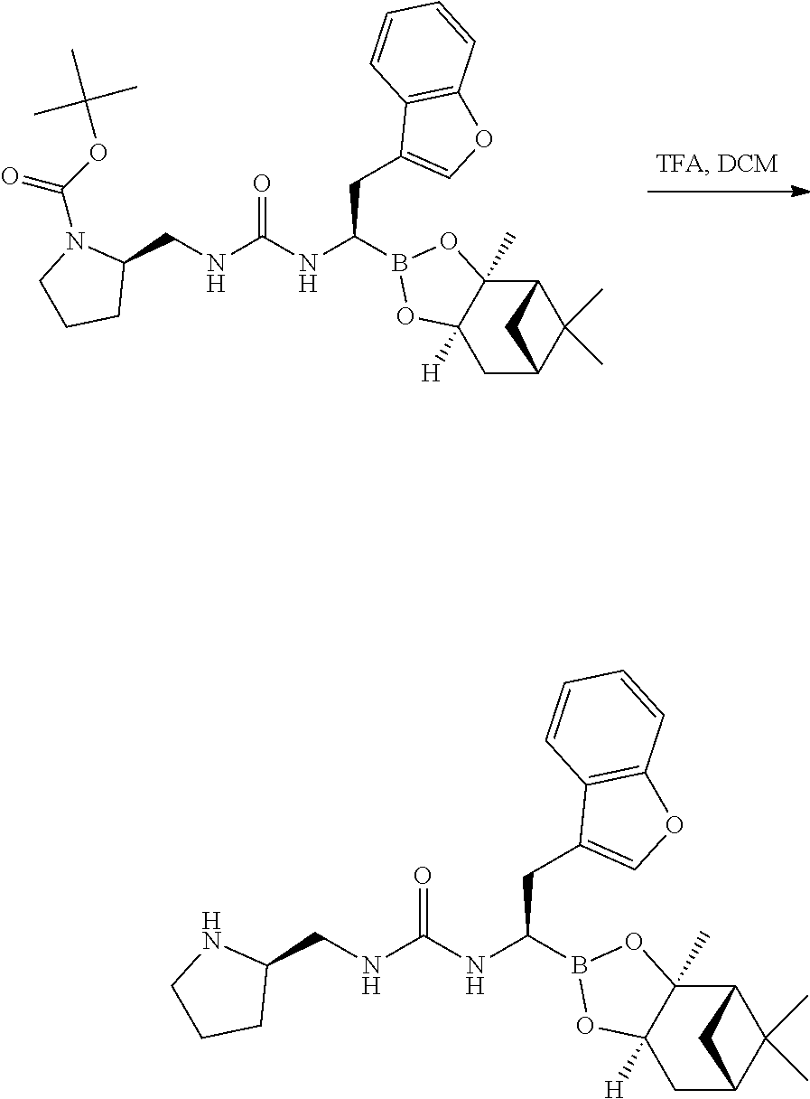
C1(CNC(=O)NC(CC2=COC3=C2C=CC=C3)B2OC3([H])C(C)(O2)C2C(C)(C)C(C3)C2)N(C(OC(C)(C)C)=O)CCC1.C1(CNC(=O)NC(CC2=COC3=C2C=CC=C3)B2OC3([H])C(C)(O2)C2C(C)(C)C(C3)C2)NCCC1
